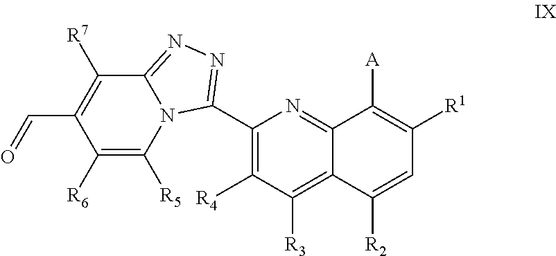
C1([R7])=C(C=O)C([R6])=C([R5])N2C1=NN=C2C1=C([R4])C([R3])=C2C(=N1)C([A])=C([R1])C=C2[R2]
